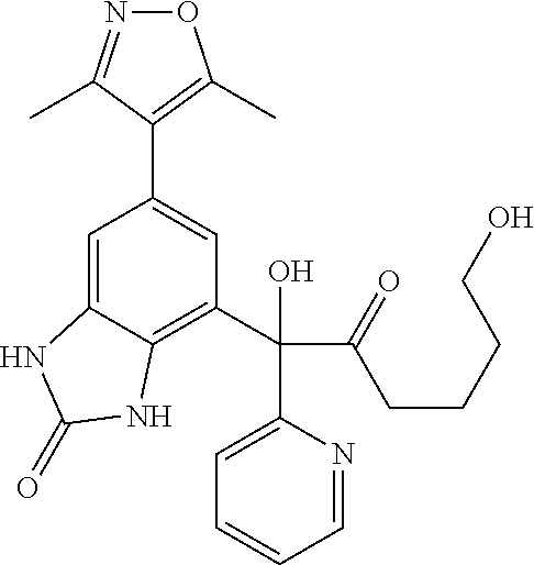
O1N=C(C)C(C2=CC(C(C(CCCCO)=O)(C3=CC=CC=N3)O)=C3C(=C2)NC(=O)N3)=C1C
